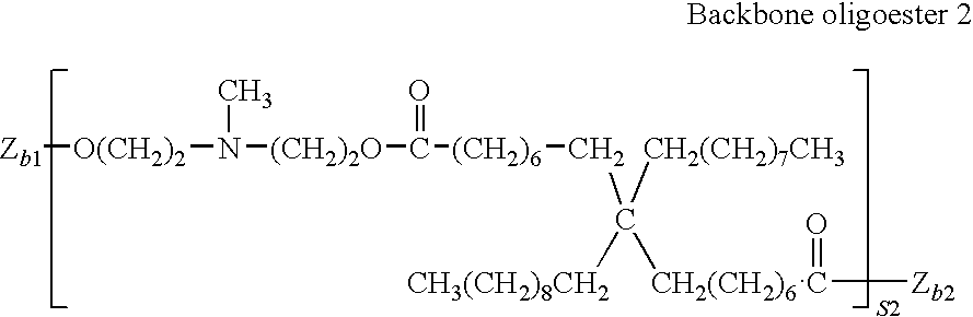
[Zb1][O(CH2)2]N([(CH2)2O]C(=O)[(CH2)6]CC([CH2(CH2)7CH3])([CH3(CH2)8CH2])[CH2(CH2)6]C([Zb2])=O)C
